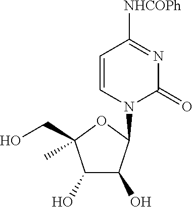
C1=CN(C2C(O)C(O)C(CO)(C)O2)C(=O)N=C1[NHCOPh]
